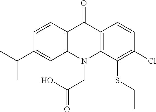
C12=C(N(CC(=O)O)C3=C(C1=O)C=CC(Cl)=C3SCC)C=C(C(C)C)C=C2
